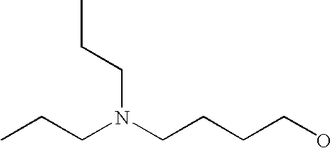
N(CCCCO)(CCC)CCC
